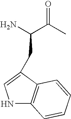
C(N)(C(C)=O)CC1=CNC2=C1C=CC=C2
